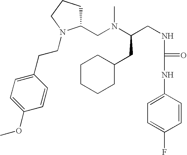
CN(C(CNC(NC1=CC=C(F)C=C1)=O)CC1CCCCC1)CC1CCCN1CCC1=CC=C(OC)C=C1
